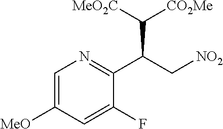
C1=C([MeO])C=C(F)C(C(C[NO2])C([MeO2C])[CO2Me])=N1
